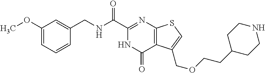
C1=CC=C(OC)C=C1CNC(C1=NC2=C(C(=O)N1)C(COCCC1CCNCC1)=CS2)=O
